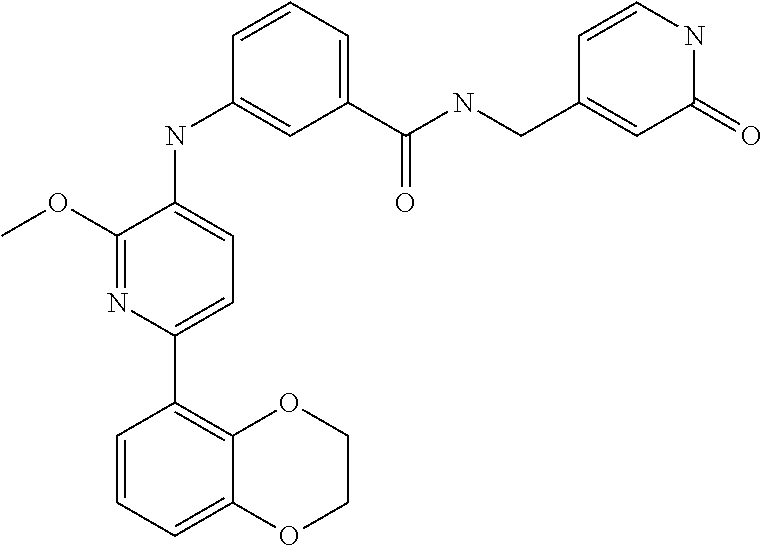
C1(C(NCC2=CC(=O)NC=C2)=O)=CC=CC(NC2=CC=C(C3=C4C(=CC=C3)OCCO4)N=C2OC)=C1
